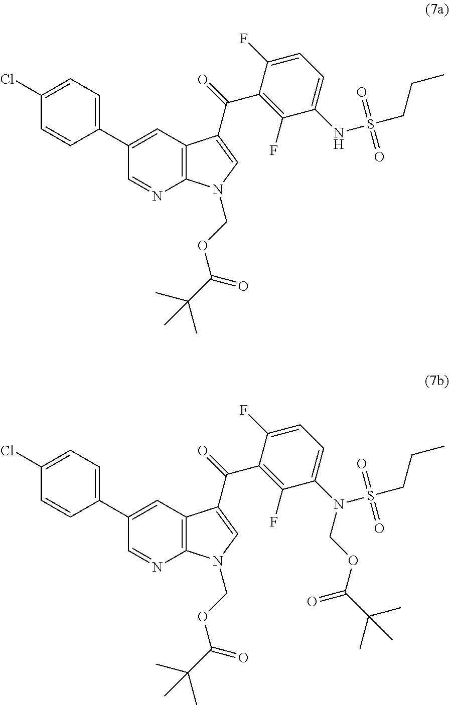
C12=C(C=C(C3=CC=C(Cl)C=C3)C=N1)C(C(=O)C1=C(F)C(NS(CCC)(=O)=O)=CC=C1F)=CN2COC(=O)C(C)(C)C.C12=C(C=C(C3=CC=C(Cl)C=C3)C=N1)C(C(=O)C1=C(F)C(N(S(CCC)(=O)=O)COC(C(C)(C)C)=O)=CC=C1F)=CN2COC(=O)C(C)(C)C
